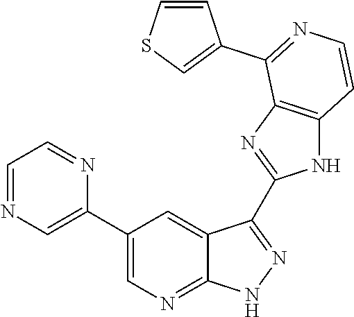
C1=NC=C(C2=CN=C3C(=C2)C(C2=NC4=C(N2)C=CN=C4C2=CSC=C2)=N[N H]3)N=C1
